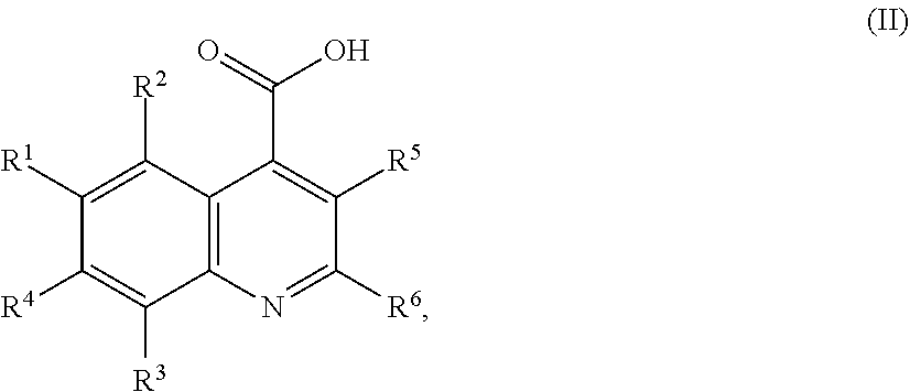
C12=C(N=C([R6])C([R5])=C1C(=O)O)C([R3])=C([R4])C([R1])=C2[R2]
